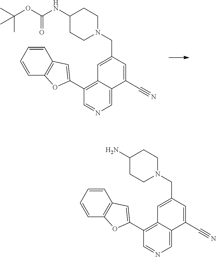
C1=C2C(=C(C3=CC4=C(O3)C=CC=C4)C=N1)C=C(CN1CCC(NC(OC(C)(C)C)=O)CC1)C=C2C#N.C1=C2C(=C(C3=CC4=C(O3)C=CC=C4)C=N1)C=C(CN1CCC(N)CC1)C=C2C#N
